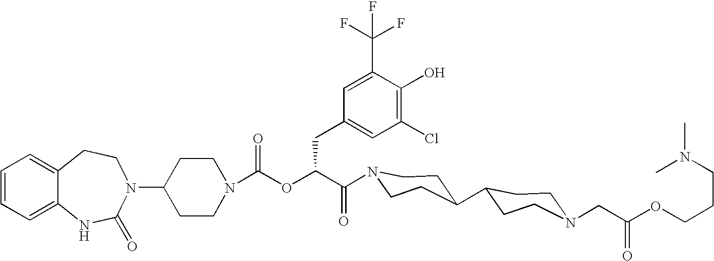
C12=CC=CC=C1NC(=O)N(C1CCN(C(OC(C(=O)N3CCC(C4CCN(CC(OCCCN(C)C)=O)CC4)CC3)CC3=CC(Cl)=C(O)C(C(F)(F)F)=C3)=O)CC1)CC2
